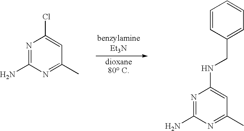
N1=C(N)N=C(C)C=C1Cl.N1=C(N)N=C(C)C=C1NCC1=CC=CC=C1
